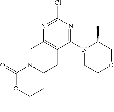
N1=C(Cl)N=C(N2CCOCC2C)C2=C1CN(C(=O)OC(C)(C)C)CC2
